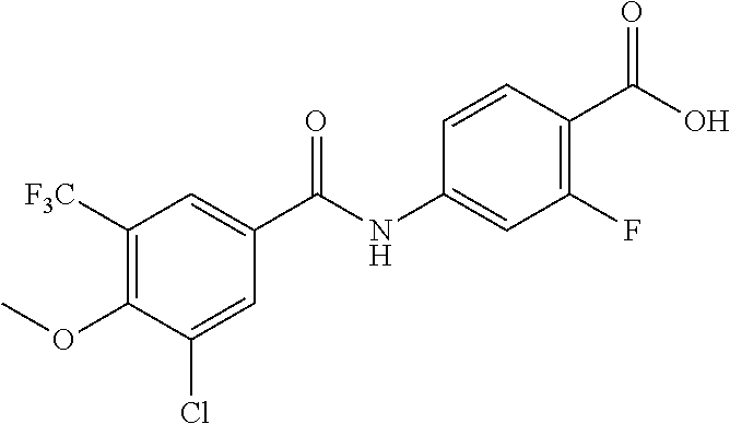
C1([F3C])=C(OC)C(Cl)=CC(C(NC2=CC(F)=C(C(O)=O)C=C2)=O)=C1
